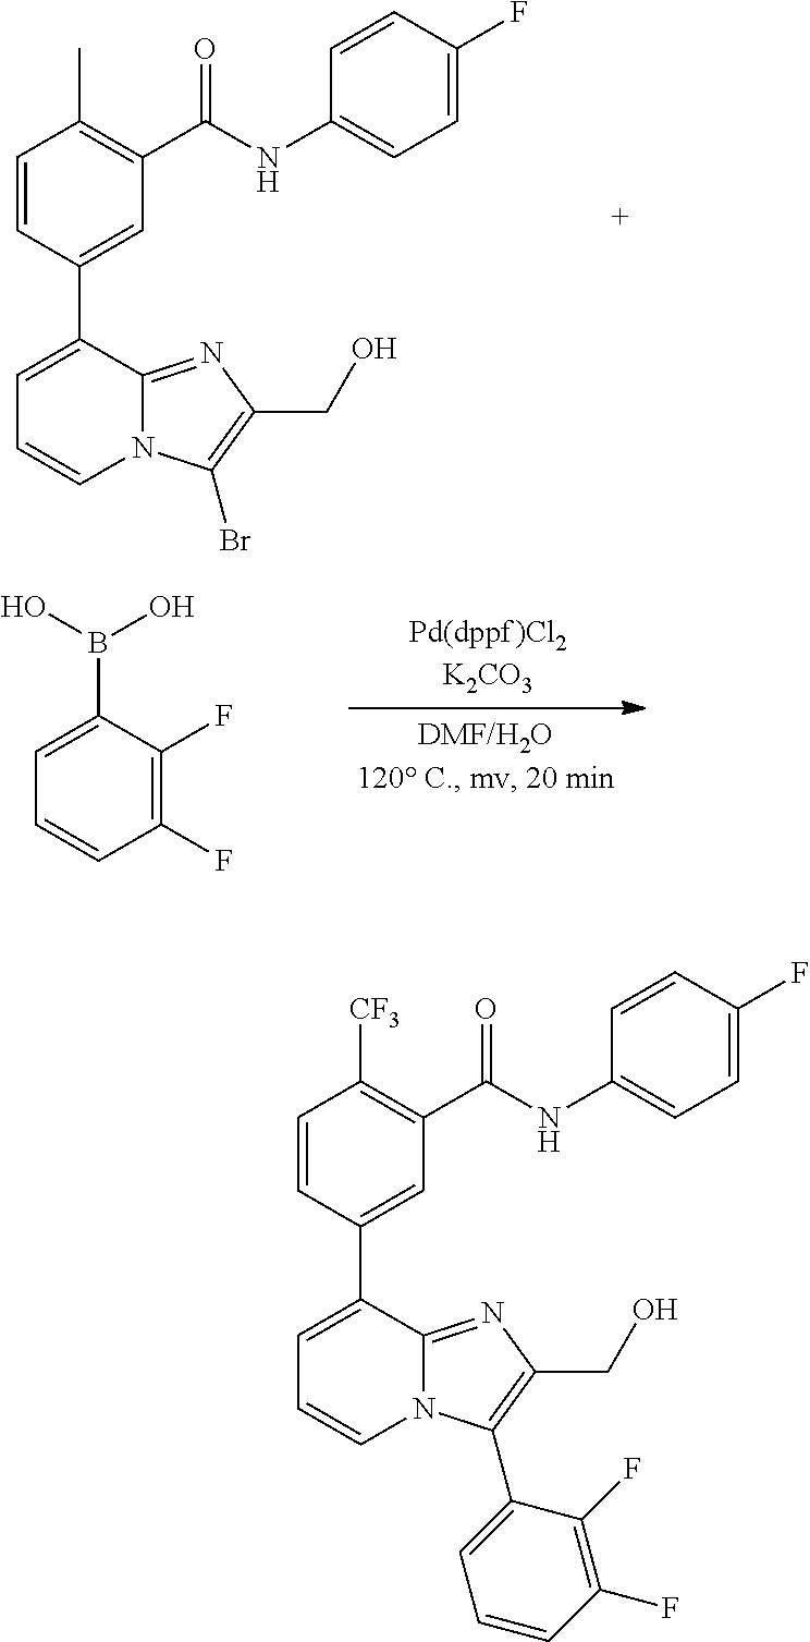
C1=CC(C2=CC=CN3C2=NC(CO)=C3Br)=CC(C(NC2=CC=C(F)C=C2)=O)=C1C.C1(F)=C(F)C(B(O)O)=CC=C1.C1=CC(C2=CC=CN3C2=NC(CO)=C3C2=CC=CC(F)=C2F)=CC(C(NC2=CC=C(F)C=C2)=O)=C1[CF3]
